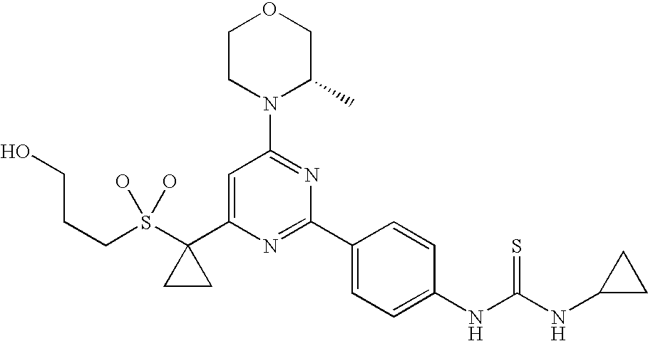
C(CCO)S(C1(C2=CC(N3C(C)COCC3)=NC(C3=CC=C(NC(NC4CC4)=S)C=C3)=N2)CC1)(O)O
